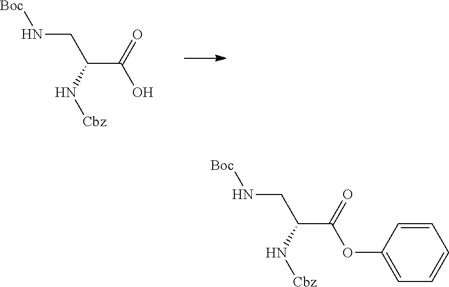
N(C(CN[Boc])C(=O)O)[Cbz].N(C(CN[Boc])C(=O)OC1=CC=CC=C1)[Cbz]
